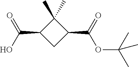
C1(C)(C)C(C(O)=O)CC1C(=O)OC(C)(C)C
